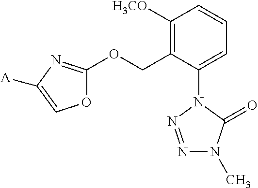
C1([H3CO])=C(COC2=NC([A])=CO2)C(N2N=NN(C)C2=O)=CC=C1
